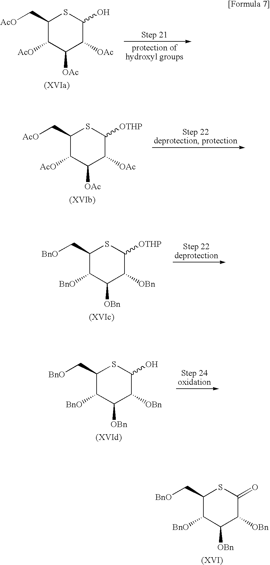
C1(C[AcO])C([AcO])C([OAc])C([OAc])C(O)S1.C1(C[AcO])C([AcO])C([OAc])C([OAc])C([OTHP])S1.C1(C[BnO])C([BnO])C([OBn])C([OBn])C([OTHP])S1.C1(C[BnO])C([BnO])C([OBn])C([OBn])C(O)S1.C1(C[BnO])C([BnO])C([OBn])C([OBn])C(=O)S1
